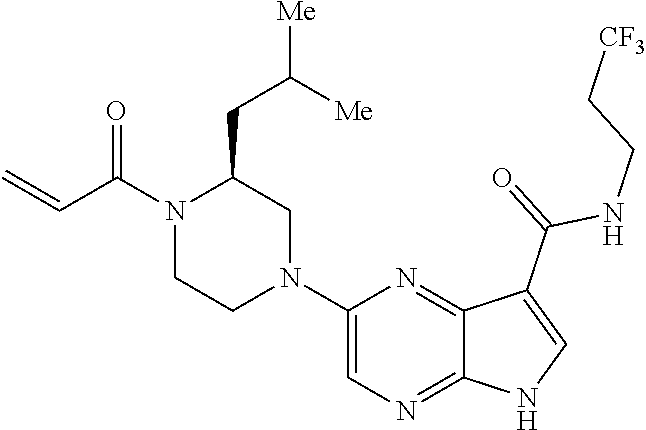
C1=C(N2CC(CC([Me])[Me])N(C(C=C)=O)CC2)N=C2C(=N1)NC=C2C(=O)NCC[CF3]
